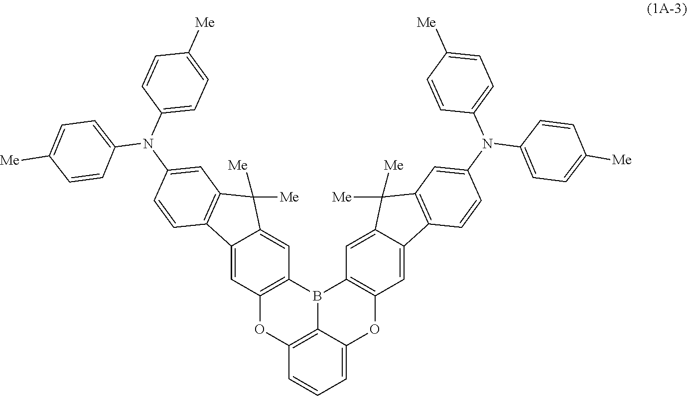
C12=C3C=CC=C1OC1=C(B2C2=C(O3)C=C3C(=C2)C([Me])([Me])C2=C3C=CC(N(C3=CC=C([Me])C=C3)C3=CC=C([Me])C=C3)=C2)C=C2C(=C1)C1=C(C2([Me])[Me])C=C(N(C2=CC=C([Me])C=C2)C2=CC=C([Me])C=C2)C=C1
